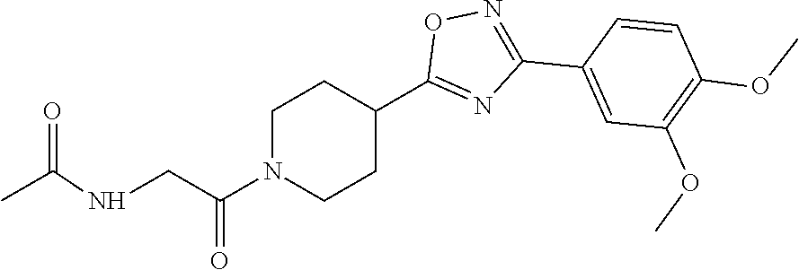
CC(NCC(N1CCC(C2=NC(C3=CC(OC)=C(OC)C=C3)=NO2)CC1)=O)=O
